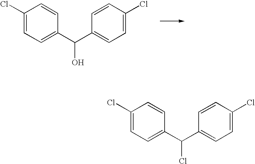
C1(Cl)=CC=C(C(C2=CC=C(Cl)C=C2)O)C=C1.C1(Cl)=CC=C(C(C2=CC=C(Cl)C=C2)Cl)C=C1
